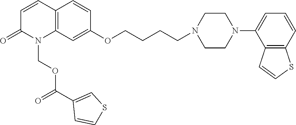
C12=C(C=C(OCCCCN3CCN(C4=CC=CC5=C4C=CS5)CC3)C=C1)N(COC(C1=CSC=C1)=O)C(=O)C=C2
